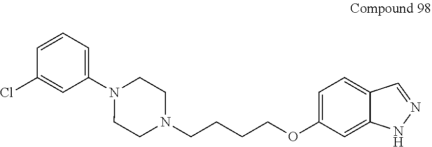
C1=CC=C(N2CCN(CCCCOC3=CC=C4C(=C3)NN=C4)CC2)C=C1Cl
